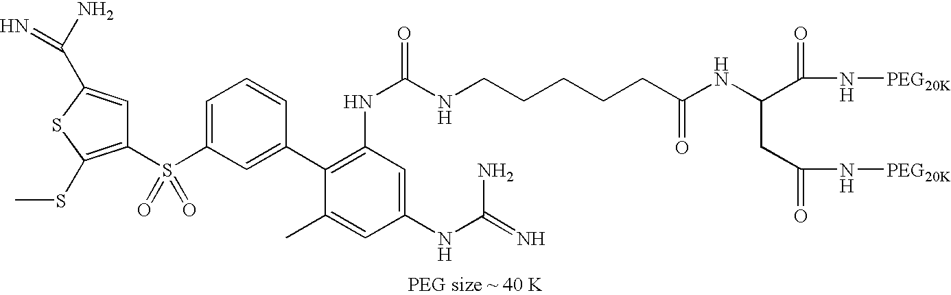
C1(S(C2=CC=CC(C3=C(NC(NCCCCCC(NC(CC(N[PEG20K])=O)C(N[PEG20K])=O)=O)=O)C=C(NC(N)=N)C=C3C)=C2)(=O)=O)=C(SC)SC(C(N)=N)=C1
